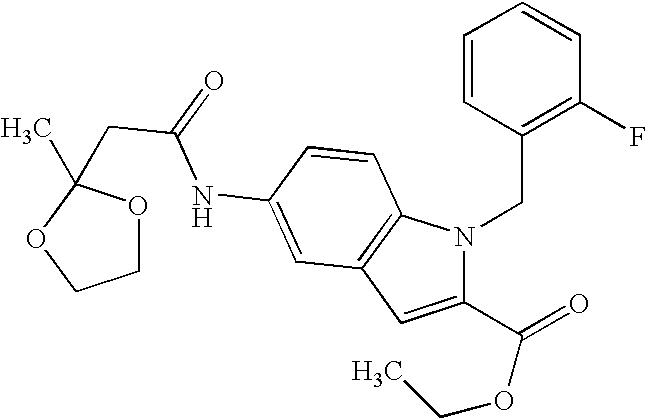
C1(C(OCC)=O)=CC2=C(N1CC1=C(F)C=CC=C1)C=CC(NC(=O)CC1(C)OCCO1)=C2
